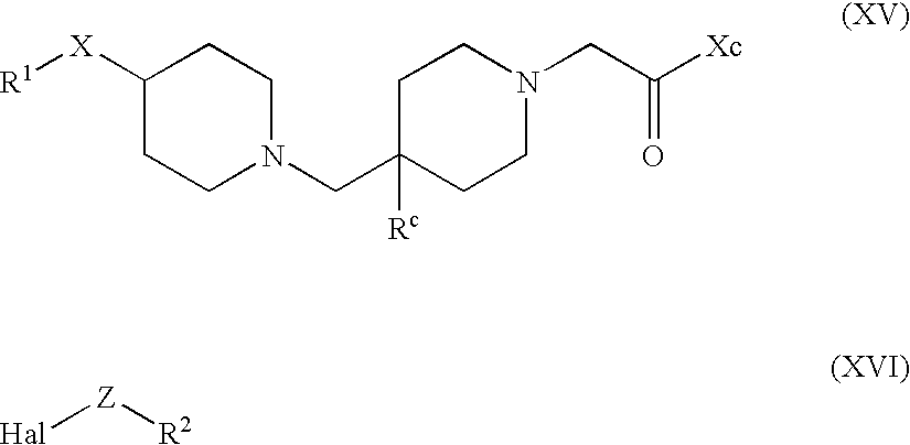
C1([X][R1])CCN(CC2([Rc])CCN(CC([Xc])=O)CC2)CC1.[Hal][Z][R2]
